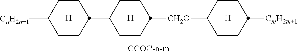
[H].[H].C1CC([CnH2n+1])CCC1C1CCC([CH2O]C2CCC([CmH2m+1])CC2)CC1.[H]
